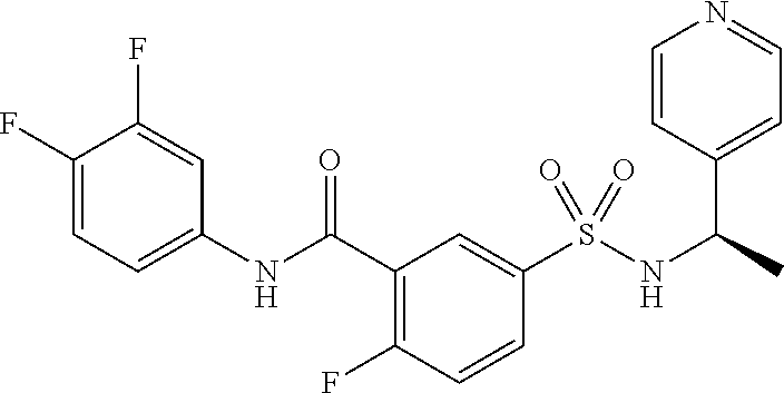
C1(NC(C2=C(F)C=CC(S(=O)(NC(C3=CC=NC=C3)C)=O)=C2)=O)=CC=C(F)C(F)=C1
